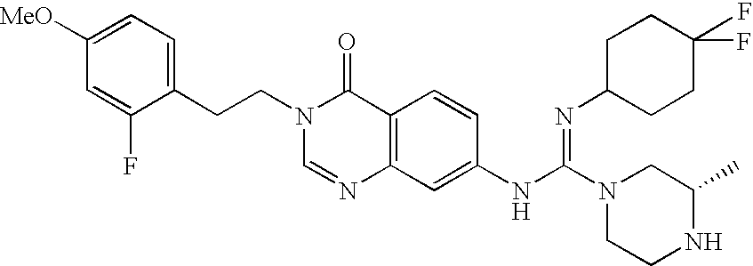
C1=C([MeO])C=C(F)C(CCN2C(=O)C3=C(N=C2)C=C(NC(=NC2CCC(F)(F)CC2)N2CCNC(C)C2)C=C3)=C1
